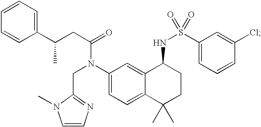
C1(C(CC(=O)N(C2=CC=C3C(=C2)C(NS(=O)(C2=CC=CC(Cl)=C2)=O)CCC3(C)C)CC2=NC=CN2C)C)=CC=CC=C1
